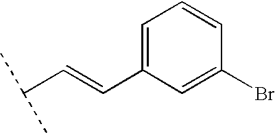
C(C(C)C)=CC1=CC=CC(Br)=C1
